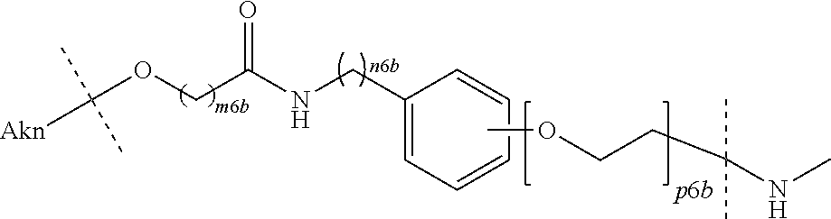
C(OCC(NCC1=CC=CC=C1)=O)([Akn])(C)C.COCCC(NC)(C)C
